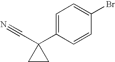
C1=C(C2(C#N)CC2)C=CC(Br)=C1
